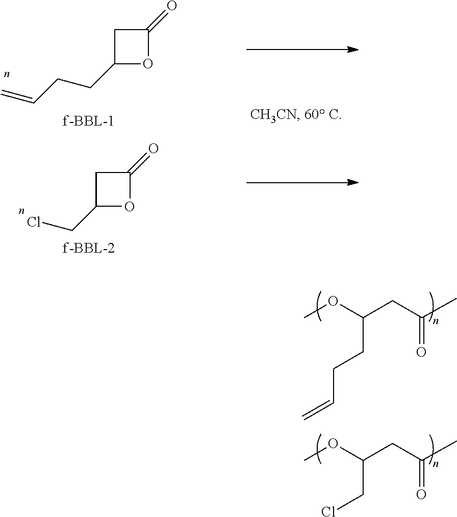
C1(CCC=C)OC(=O)C1.C1(CCl)OC(=O)C1.C(CCC=C)(OC)CC(C)=O.C(CCl)(OC)CC(C)=O
